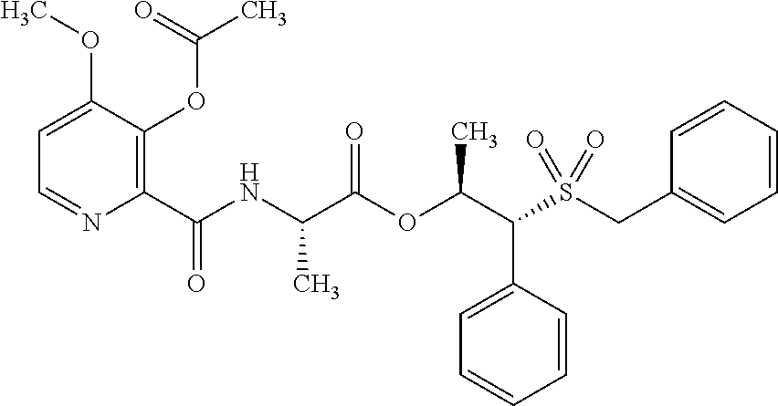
C1(C(=O)NC(C(OC(C(S(CC2=CC=CC=C2)(=O)=O)C2=CC=CC=C2)C)=O)C)=C(OC(C)=O)C(OC)=CC=N1
